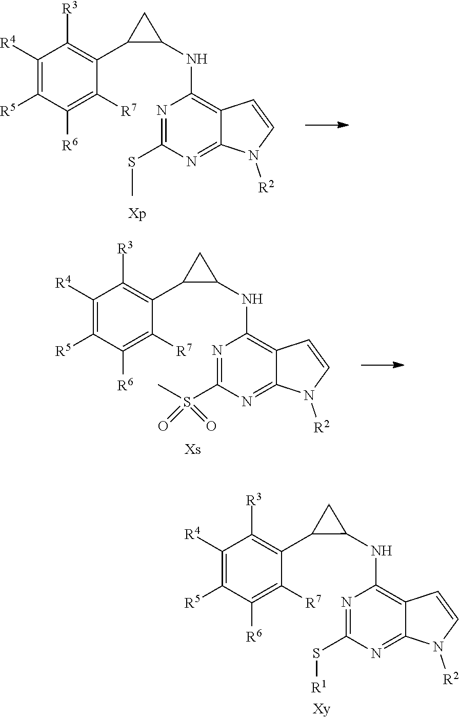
C1(SC)=NC(NC2C(C3=C([R3])C([R4])=C([R5])C([R6])=C3[R7])C2)=C2C(=N1)N([R2])C=C2.C1(S(=O)(C)=O)=NC(NC2C(C3=C([R3])C([R4])=C([R5])C([R6])=C3[R7])C2)=C2C(=N1)N([R2])C=C2.C1(S[R1])=NC(NC2C(C3=C([R3])C([R4])=C([R5])C([R6])=C3[R7])C2)=C2C(=N1)N([R2])C=C2
